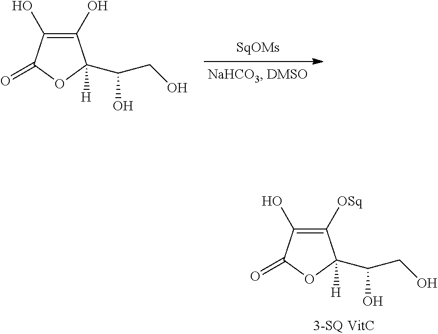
C1(O)=C(O)C(=O)OC1(C(CO)O)[H].C1([OSq])=C(O)C(=O)OC1(C(CO)O)[H]
